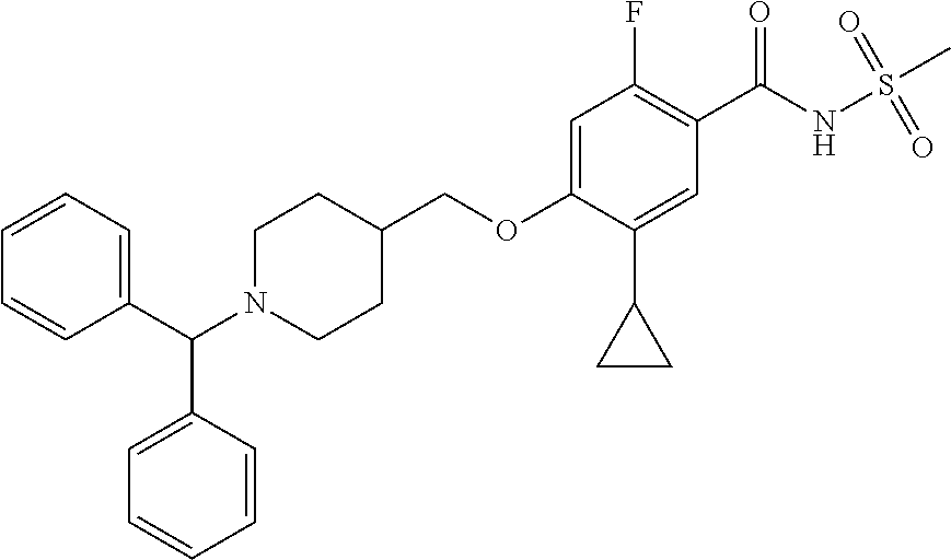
C1=C(OCC2CCN(C(C3=CC=CC=C3)C3=CC=CC=C3)CC2)C(C2CC2)=CC(C(NS(=O)(=O)C)=O)=C1F
